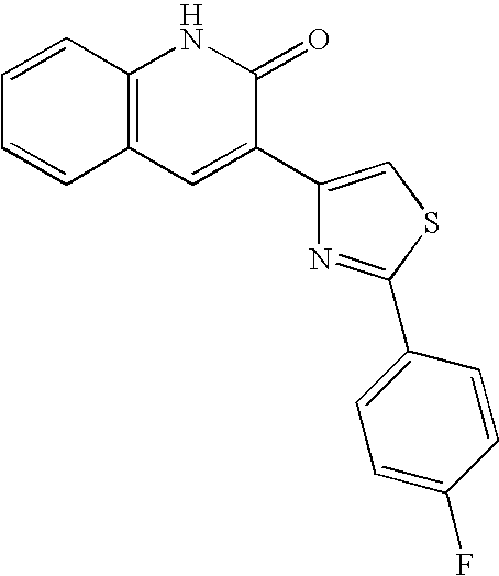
C1=CC2=C(C=C1)NC(=O)C(C1=CSC(C3=CC=C(F)C=C3)=N1)=C2
